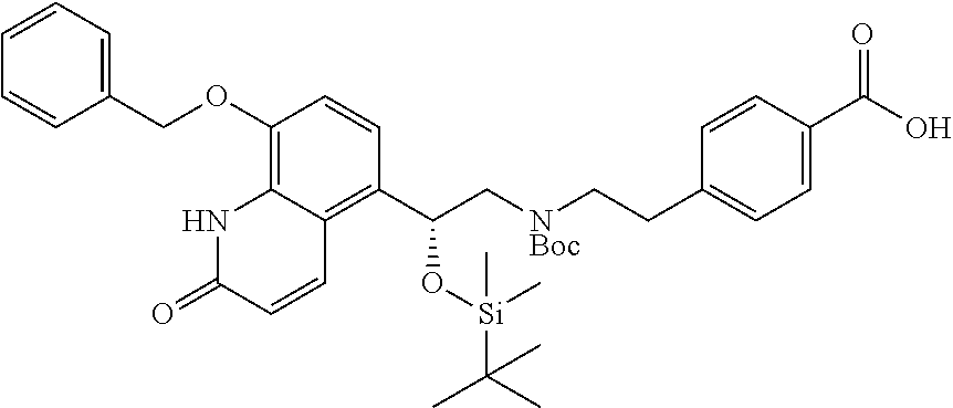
C1(COC2=C3C(=C(C(C[NBoc]CCC4=CC=C(C(O)=O)C=C4)O[Si](C(C)(C)C)(C)C)C=C2)C=CC(=O)N3)=CC=CC=C1
